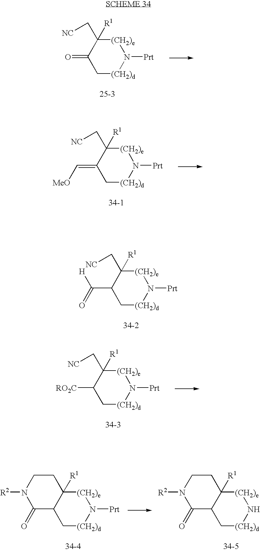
C1(=O)C[(CH2)d]N([Prt])[(CH2)e]C1(C[NC])[R1].C1(C(=O)[H])C[(CH2)d]N([Prt])[(CH2)e]C1(C[NC])[R1].C1([RO2C])C[(CH2)d]N([Prt])[(CH2)e]C1(C[NC])[R1].C12C[(CH2)d]N([Prt])[(CH2)e]C1([R1])CCN([R2])C2=O.C12C[(CH2)d]N[(CH2)e]C1([R1])CCN([R2])C2=O.C1(=C[MeO])C[(CH2)d]N([Prt])[(CH2)e]C1(C[NC])[R1]
